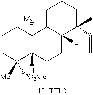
C1CC([CO2Me])([Me])C2([H])C([Me])(C1)C1=CCCC(C=C)(C)C1([H])CC2
